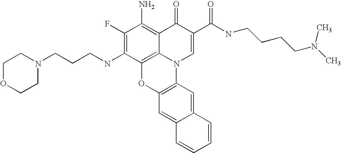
C1(F)=C(NCCCN2CCOCC2)C2=C3C(=C1N)C(=O)C(C(NCCCCN(C)C)=O)=CN3C1=C(O2)C=C2C(=C1)C=CC=C2
